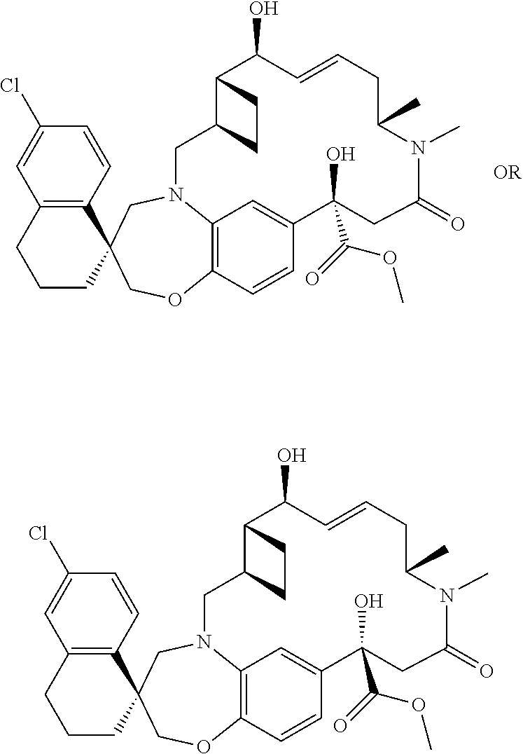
C1(Cl)=CC2=C(C=C1)C1(CCC2)COC2=C3N(C1)CC1C(C(O)C=CCC(C)N(C)C(=O)CC(O)(C(=O)OC)C(=C3)C=C2)CC1.C1(Cl)=CC2=C(C=C1)C1(CCC2)COC2=C3N(C1)CC1C(C(O)C=CCC(C)N(C)C(=O)CC(O)(C(=O)OC)C(=C3)C=C2)CC1
